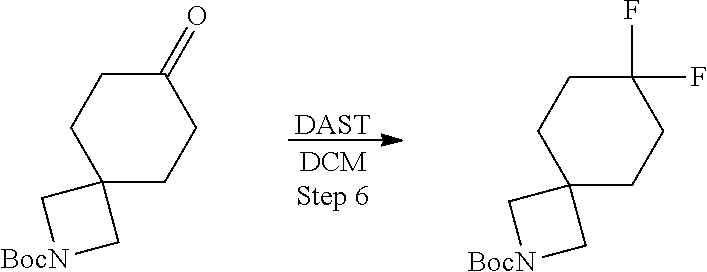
[DAST].[BocN]1CC2(C1)CCC(=O)CC2.[BocN]1CC2(C1)CCC(F)(F)CC2
